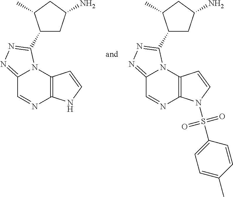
C12=NN=C(C3CC(N)CC3C)N1C1=C(N=C2)NC=C1.C12=NN=C(C3CC(N)CC3C)N1C1=C(N=C2)N(S(C2=CC=C(C)C=C2)(=O)=O)C=C1
